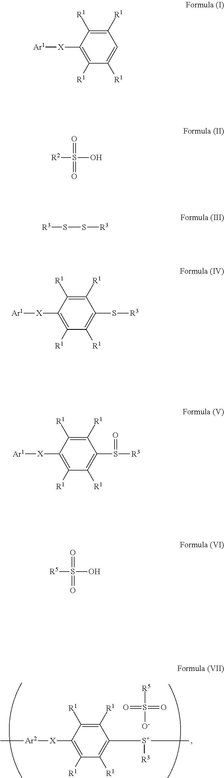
C1([R1])=C([R1])C([X][Ar2]C)=C([R1])C([R1])=C1[S+]([R3])C.[R5]S(=O)([O-])=O.C1([R1])=C([R1])C([X][Ar1])=C([R1])C([R1])=C1.[R2]S(=O)(O)=O.[R3]SS[R3].C1([R1])=C([R1])C([X][Ar1])=C([R1])C([R1])=C1S[R3].C1([R1])=C([R1])C([X][Ar1])=C([R1])C([R1])=C1S([R3])=O.[R5]S(=O)(O)=O
